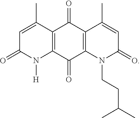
C12=C(C(=O)C3=C(C1=O)C(C)=CC(=O)N3CCC(C)C)N([H])C(=O)C=C2C
